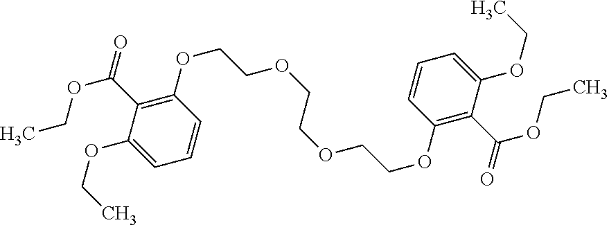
C1(OCCOCCOCCOC2=C(C(=O)OCC)C(OCC)=CC=C2)=C(C(OCC)=O)C(OCC)=CC=C1
